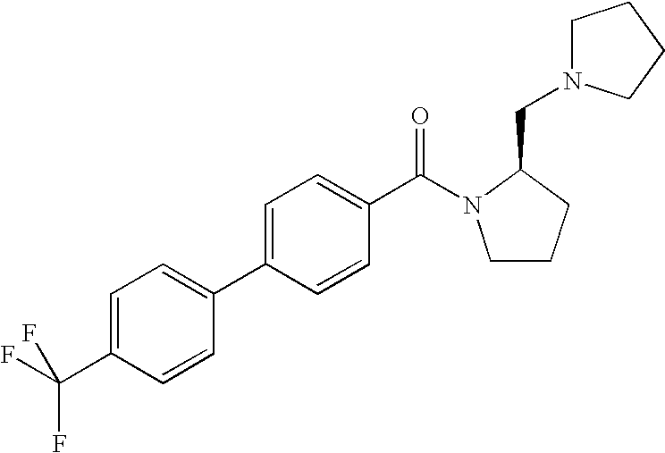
C1=C(C(F)(F)F)C=CC(C2=CC=C(C(=O)N3CCCC3CN3CCCC3)C=C2)=C1
